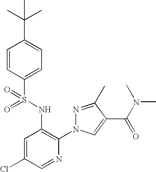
C1=CC(S(=O)(NC2=C(N3N=C(C)C(C(N(C)C)=O)=C3)N=CC(Cl)=C2)=O)=CC=C1C(C)(C)C
